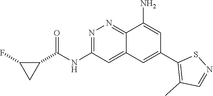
C1(F)CC1C(NC1=NN=C2C(=C1)C=C(C1=C(C)C=NS1)C=C2N)=O
